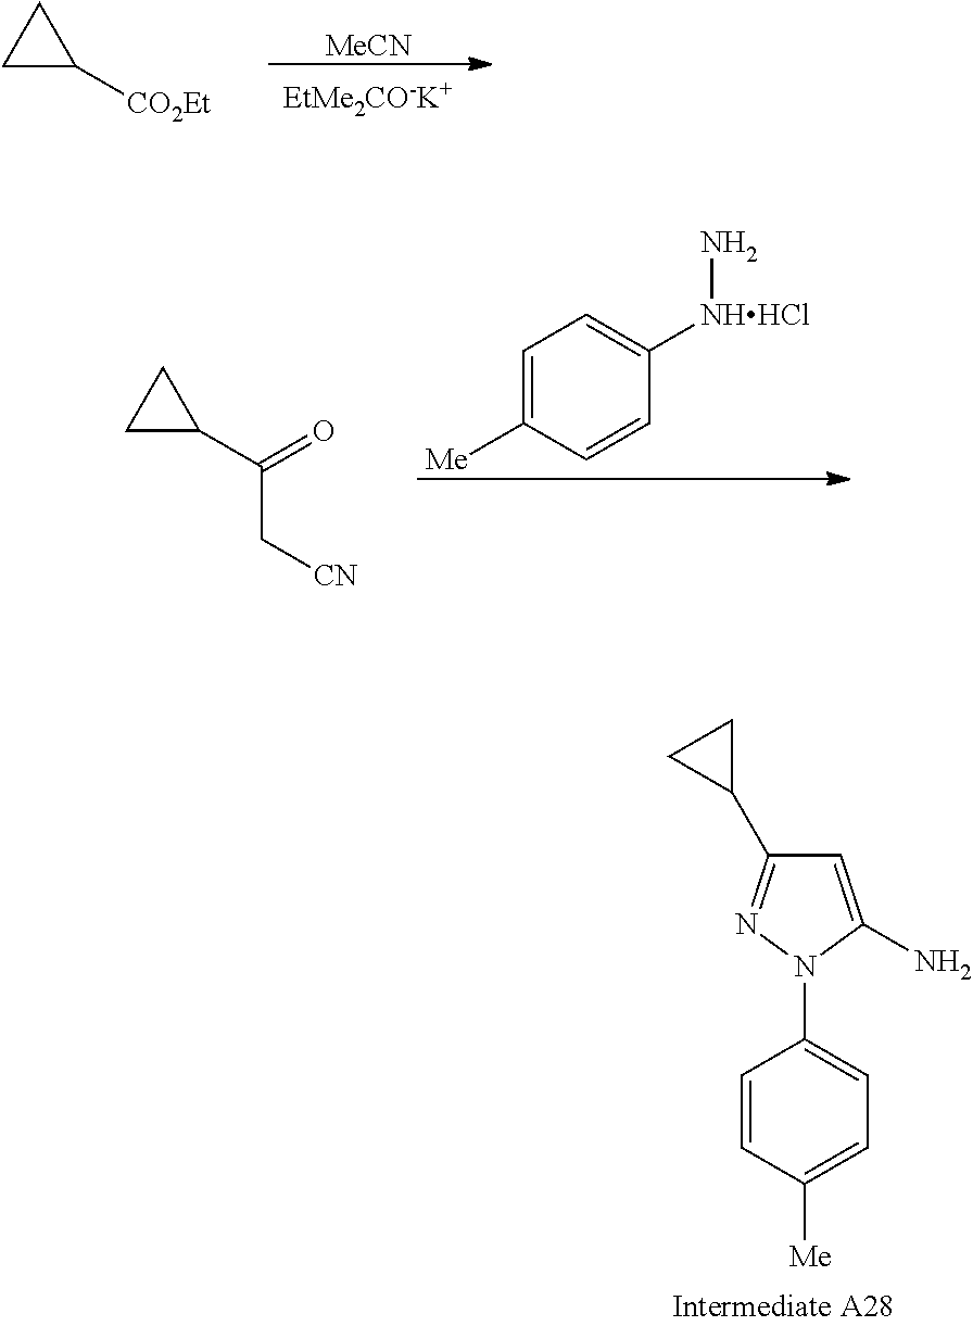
C1([CO2Et])CC1.[MeCN].C1(C(=O)C[CN])CC1.C1=C([NHHCl]N)C=CC([Me])=C1.C1=C(N)N(C2=CC=C([Me])C=C2)N=C1C1CC1
